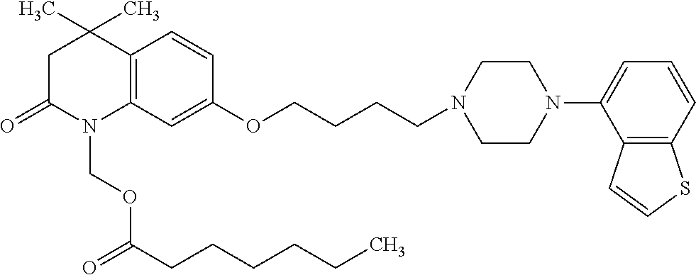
C12=C(C=C(OCCCCN3CCN(C4=CC=CC5=C4C=CS5)CC3)C=C1)N(COC(CCCCCC)=O)C(=O)CC2(C)C
